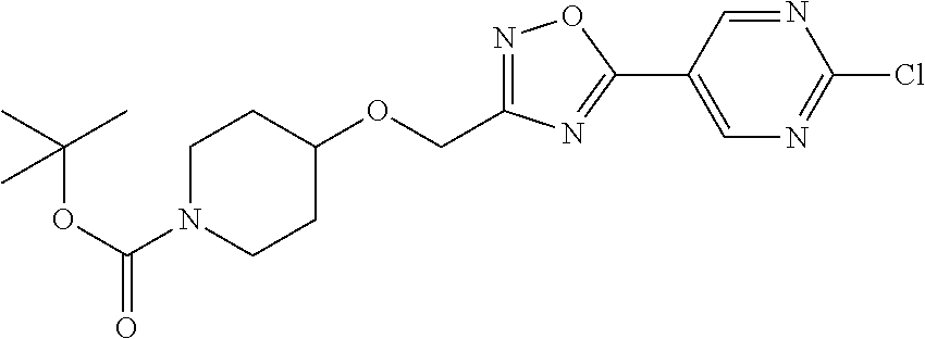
C1N(C(OC(C)(C)C)=O)CCC(OCC2=NOC(C3=CN=C(Cl)N=C3)=N2)C1
